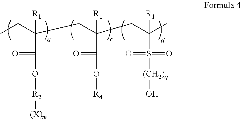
CCC(CC(CC(C)([R1])S(=O)(=O)[(CH2)q]O)([R1])C(=O)O[R4])(C(=O)O[R2][(X)m])[R1]
